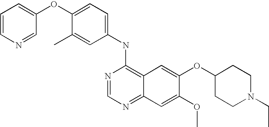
C1=C(C)C(OC2=CC=CN=C2)=CC=C1NC1=C2C(=NC=N1)C=C(OC)C(OC1CCN(CC)CC1)=C2
